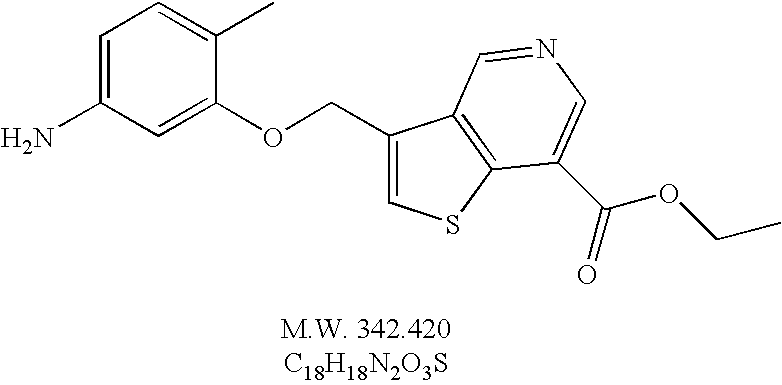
C1=C(N)C=C(OCC2=CSC3=C2C=NC=C3C(=O)OCC)C(C)=C1
